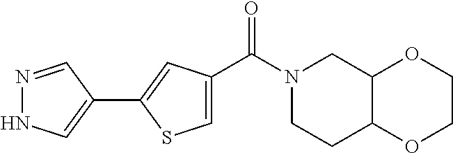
C1=C(C(N2CCC3C(C2)OCCO3)=O)C=C(C2=CNN=C2)S1
